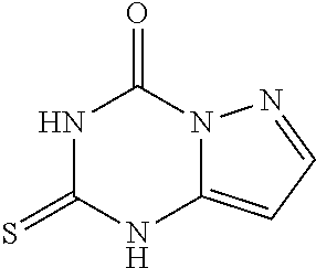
N1C(=S)NC2=CC=NN2C1=O
